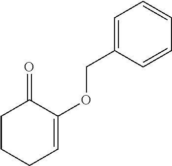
C1=C(COC2=CCCCC2=O)C=CC=C1
